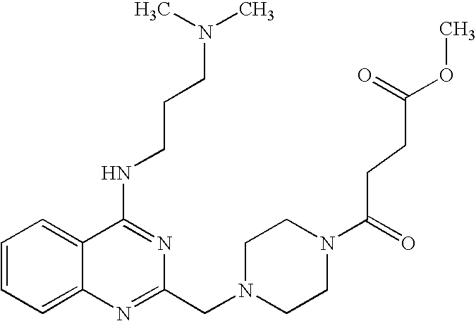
C1=CC=C2C(=C1)C(NCCCN(C)C)=NC(CN1CCN(C(=O)CCC(OC)=O)CC1)=N2
